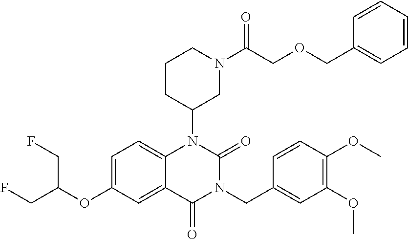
C1=C(OC(CF)CF)C=C2C(=C1)N(C1CN(C(COCC3=CC=CC=C3)=O)CCC1)C(=O)N(CC1=CC(OC)=C(OC)C=C1)C2=O
